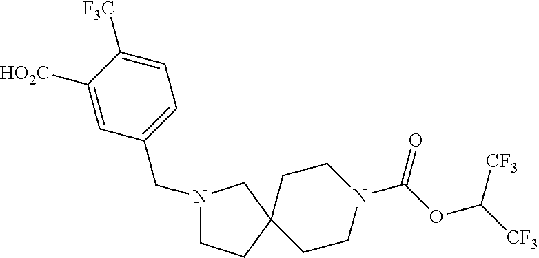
C1([HO2C])=CC(CN2CCC3(CCN(C(OC([CF3])[CF3])=O)CC3)C2)=CC=C1[F3C]
